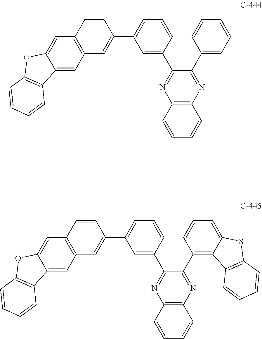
C12=C(C=C(C3=CC=CC(C4=NC5=C(N=C4C4=CC=CC=C4)C=CC=C5)=C3)C=C1)C=C1C(=C2)OC2=C1C=CC=C2.C12=C(C=C(C3=CC=CC(C4=NC5=C(N=C4C4=C6C(=CC=C4)SC4=C6C=CC=C4)C=CC=C5)=C3)C=C1)C=C1C(=C2)OC2=C1C=CC=C2
